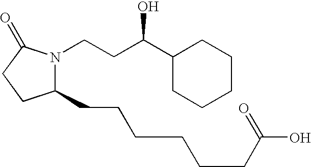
N1(CCC(C2CCCCC2)O)C(CCCCCCC(O)=O)CCC1=O
